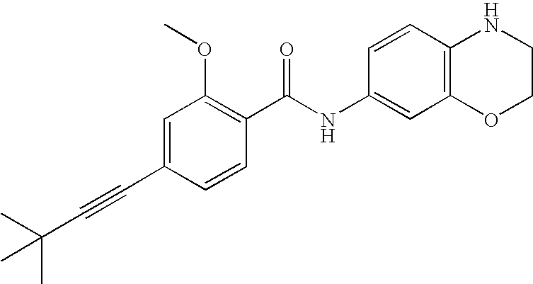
C1(C#CC(C)(C)C)=CC(OC)=C(C(NC2=CC3=C(C=C2)NCCO3)=O)C=C1
